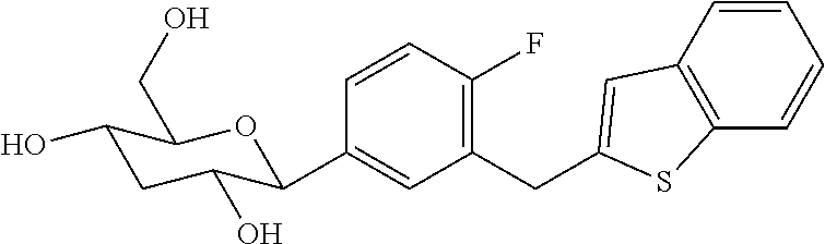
C1(CC2=CC3=C(C=CC=C3)S2)=C(F)C=CC(C2C(O)CC(O)C(CO)O2)=C1
